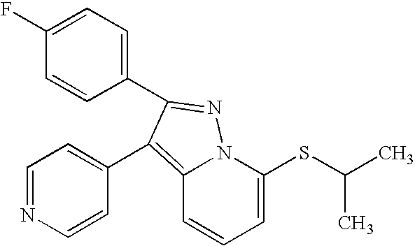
C1(F)=CC=C(C2=NN3C(=C2C2=CC=NC=C2)C=CC=C3SC(C)C)C=C1
